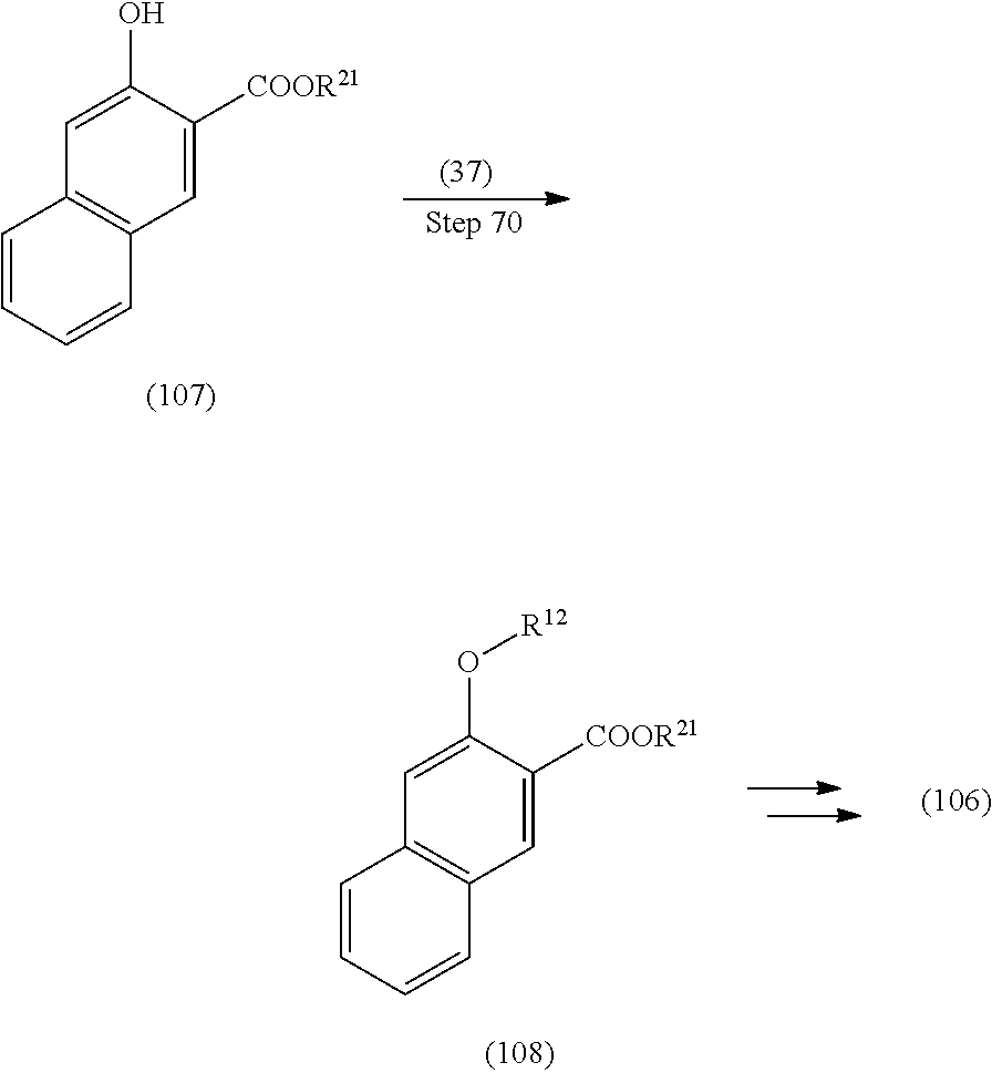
C12=C(C=C([COOR21])C(O)=C1)C=CC=C2.C12=C(C=C([COOR21])C(O[R12])=C1)C=CC=C2
